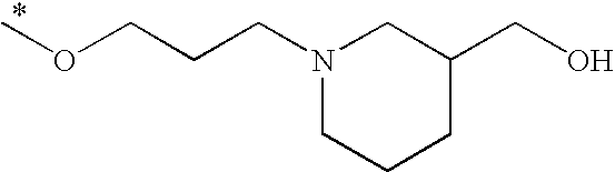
N1(CCCOC)CCCC(CO)C1
